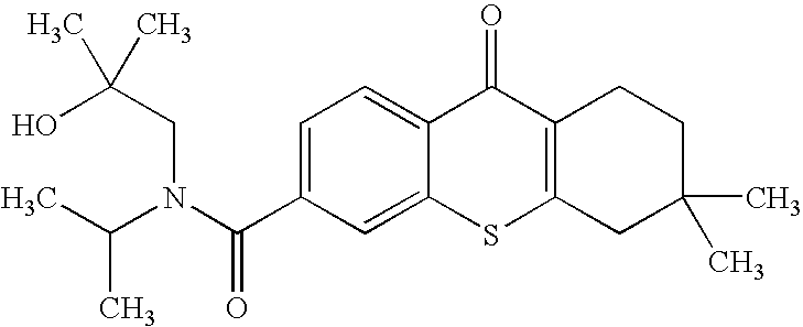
C1(C(N(C(C)C)CC(C)(O)C)=O)=CC=C2C(=C1)SC1=C(C2=O)CCC(C)(C)C1
